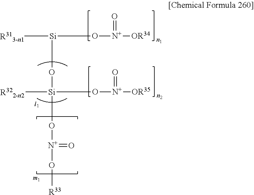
[R313-n1][Si](O[N+]([OR34])=O)O[Si]([R322-n2])(O[N+](=O)[OR35])O[N+](O[R33])=O
